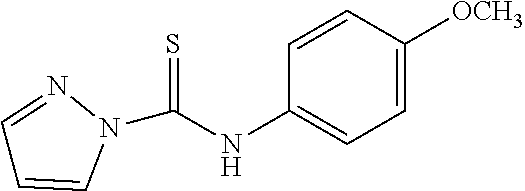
C1(NC(N2N=CC=C2)=S)=CC=C([OCH3])C=C1
